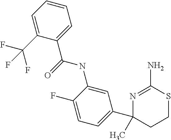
C1=CC=C(C(F)(F)F)C(C(=O)NC2=CC(C3(C)N=C(N)SCC3)=CC=C2F)=C1
